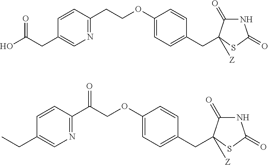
C1=C(CC(O)=O)C=CC(CCOC2=CC=C(CC3([Z])C(=O)NC(=O)S3)C=C2)=N1.C1=C(CC)C=CC(C(COC2=CC=C(CC3([Z])C(=O)NC(=O)S3)C=C2)=O)=N1
